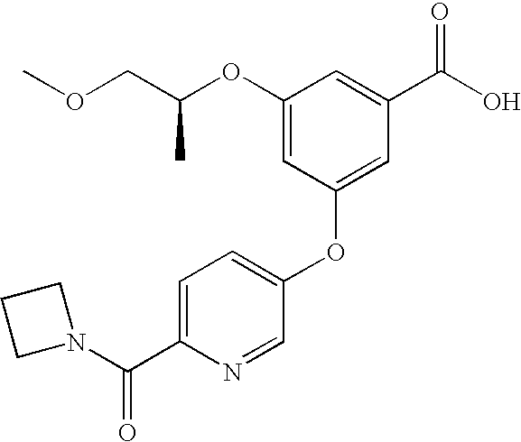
C(C(OC1=CC(OC2=CC=C(C(N3CCC3)=O)N=C2)=CC(C(O)=O)=C1)C)OC
